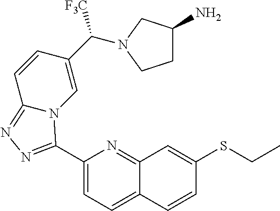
C1(C2=NN=C3N2C=C(C([F3C])N2CC(N)CC2)C=C3)=CC=C2C(=N1)C=C(SCC)C=C2
